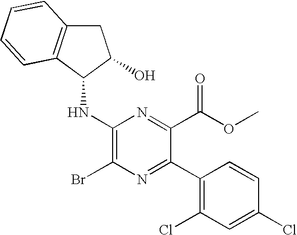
C1(C2=C(Cl)C=C(Cl)C=C2)=NC(Br)=C(NC2C(O)CC3=C2C=CC=C3)N=C1C(OC)=O
